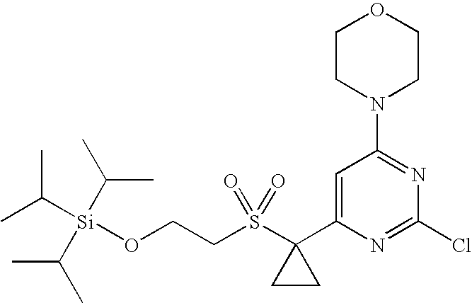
C1CN(C2=NC(Cl)=NC(C3(S(CCO[Si](C(C)C)(C(C)C)C(C)C)(=O)=O)CC3)=C2)CCO1
